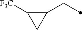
C1(CC)C([F3C])C1
